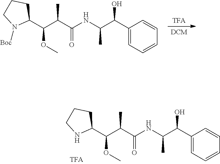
[DCM].[TFA].C1(C(C(NC(C(C(C2CCCN2[Boc])OC)C)=O)C)O)=CC=CC=C1.C1(C(C(NC(C(C(C2CCCN2)OC)C)=O)C)O)=CC=CC=C1
